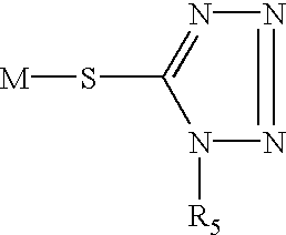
C1(S[M])=NN=NN1[R5]
